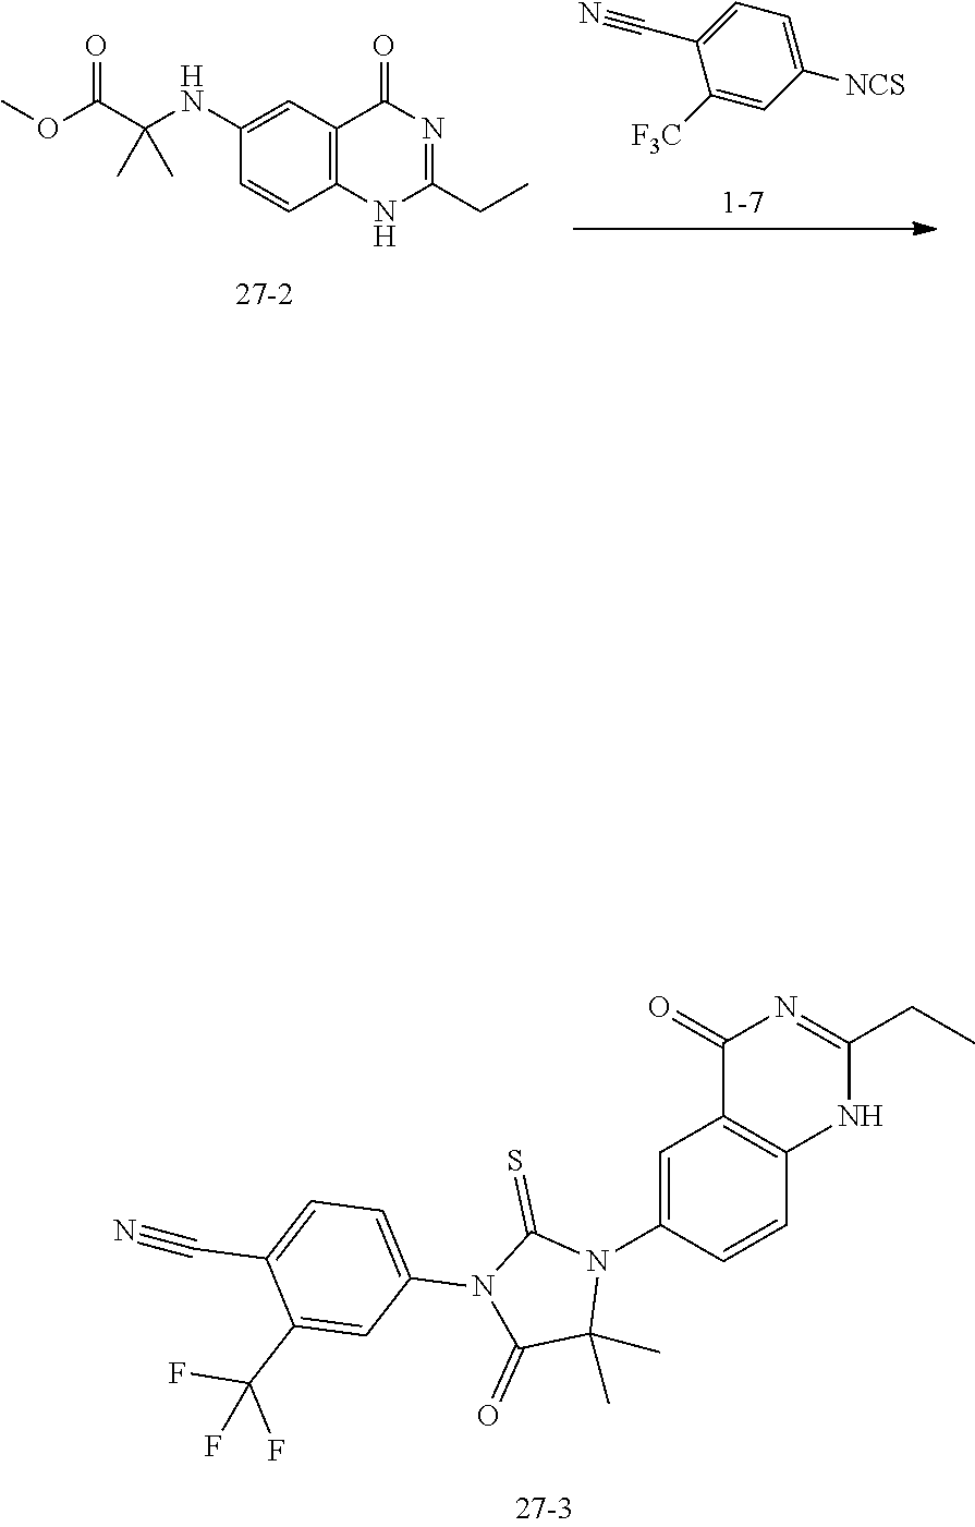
N1(C2=CC3=C(C=C2)NC(CC)=NC3=O)C(=S)N(C2=CC=C(C#N)C(C(F)(F)F)=C2)C(=O)C1(C)C.C12=C(NC(CC)=NC1=O)C=CC(NC(C(OC)=O)(C)C)=C2.C1([F3C])=CC([NCS])=CC=C1C#N
